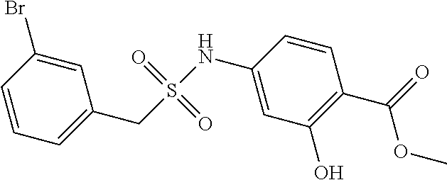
C1(NS(CC2=CC=CC(Br)=C2)(=O)=O)=CC(O)=C(C(OC)=O)C=C1
